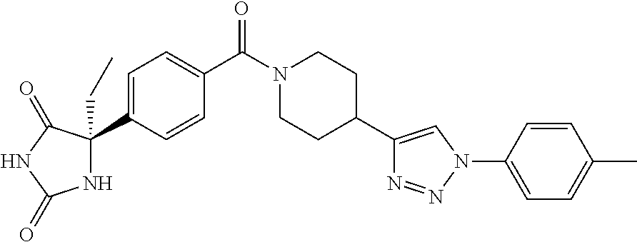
N1C(CC)(C2=CC=C(C(N3CCC(C4=CN(C5=CC=C(C)C=C5)N=N4)CC3)=O)C=C2)C(=O)NC1=O
